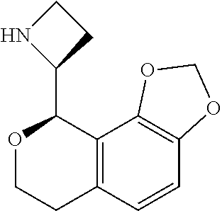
C12=C(C3=C(C=C1)OCO3)C(C1CCN1)OCC2
